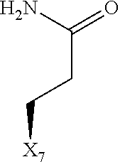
C(CC(=O)N)[X7]
